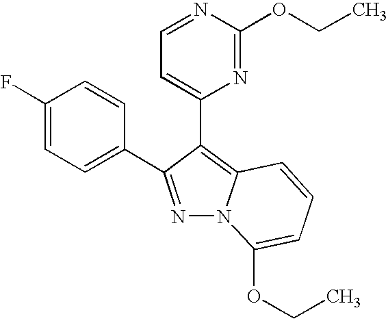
C1(F)=CC=C(C2=NN3C(=C2C2=CC=NC(OCC)=N2)C=CC=C3OCC)C=C1
